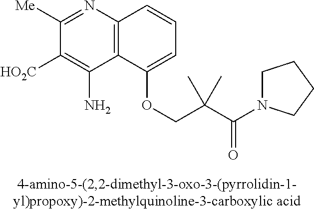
C1([Me])=NC2=C(C(N)=C1[HO2C])C(OCC(C(N1CCCC1)=O)(C)C)=CC=C2
